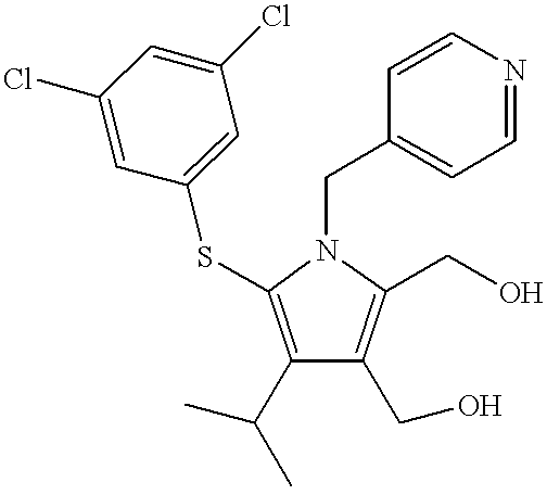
C1(C(C)C)=C(SC2=CC(Cl)=CC(Cl)=C2)N(CC2=CC=NC=C2)C(CO)=C1CO
